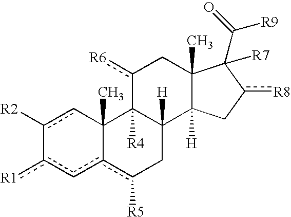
c1([R2])cC2(C)c(cc-1[R1])c([R5])CC1([H])C2([R4])c([R6])CC2(C)C1([H])Cc([R8])C2(C(=O)[R9])[R7]
